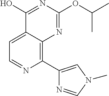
C1=C2C(=C(C3=CN(C)C=N3)N=C1)N=C(OC(C)C)N=C2O
